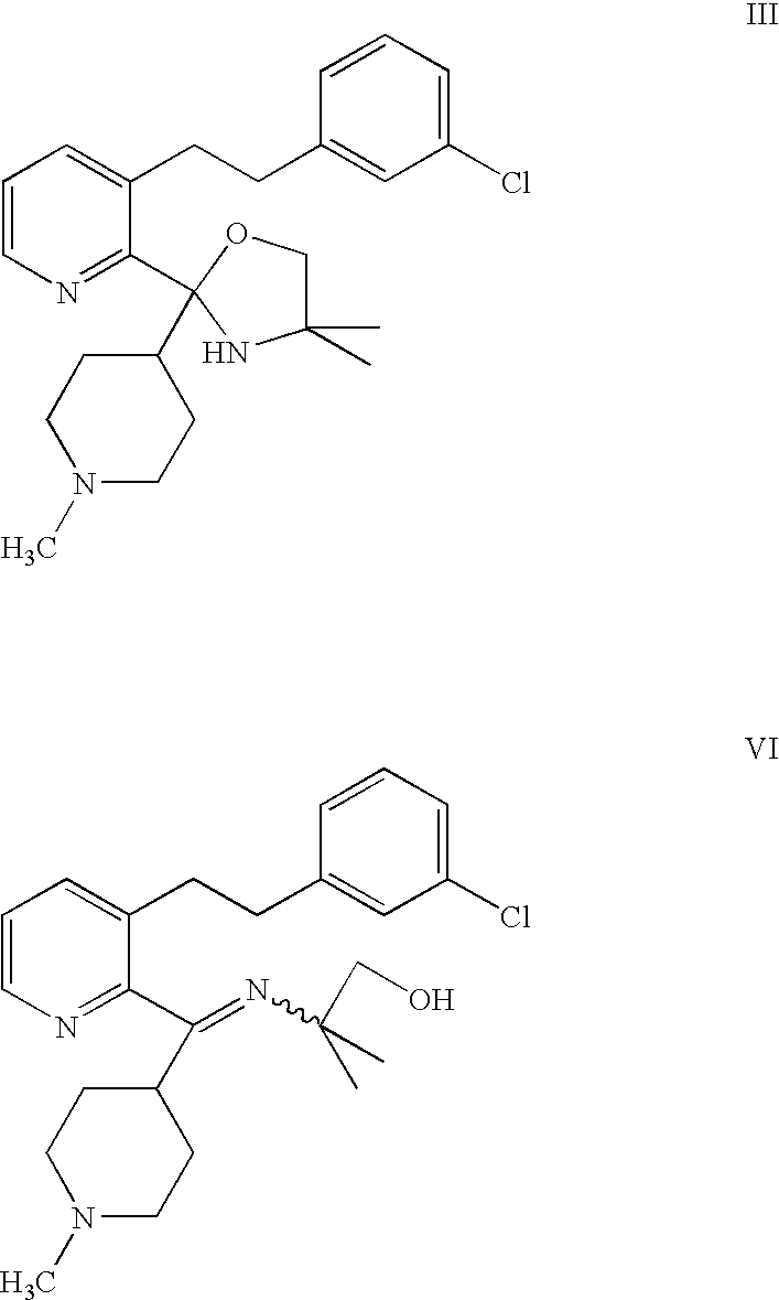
C1=CN=C(C2(C3CCN(C)CC3)OCC(C)(C)N2)C(CCC2=CC(Cl)=CC=C2)=C1.C1=CN=C(C(C2CCN(C)CC2)=NC(C)(C)CO)C(CCC2=CC(Cl)=CC=C2)=C1
